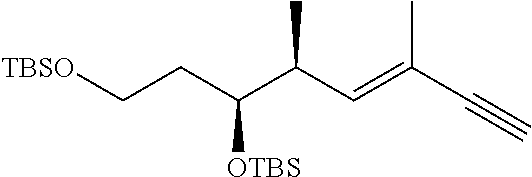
C(CC(C(C=C(C#C)C)C)[OTBS])[TBSO]
